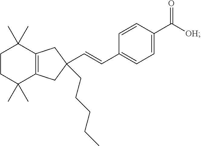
C1=CC(C=CC2(CCCCC)CC3=C(C2)C(C)(C)CCC3(C)C)=CC=C1C([OH])=O
